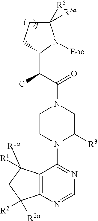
C1([R5a])([R5])CCC(C(C(=O)N2CCN(C3=NC=NC4=C3C([R1a])([R1])CC4([R2a])[R2])C([R3])C2)[G])N1[Boc]
